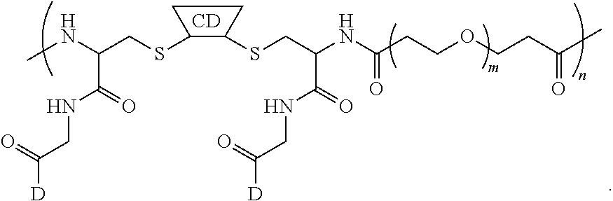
N(C(CSC1CCC1SCC(NC(CCOCCC(=O)C)=O)C(NCC(=O)[D])=O)C(NCC(=O)[D])=O)C.[CD]
